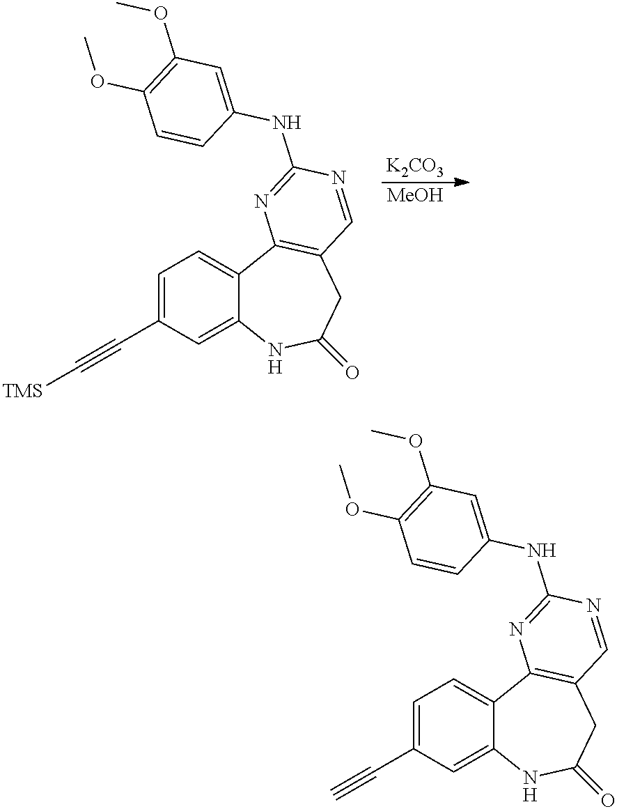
[K2CO3].[MeOH].C1=C(C#C[TMS])C=C2C(=C1)C1=C(CC(=O)N2)C=NC(NC2=CC(OC)=C(OC)C=C2)=N1.C1=C(C#C)C=C2C(=C1)C1=C(CC(=O)N2)C=NC(NC2=CC(OC)=C(OC)C=C2)=N1
